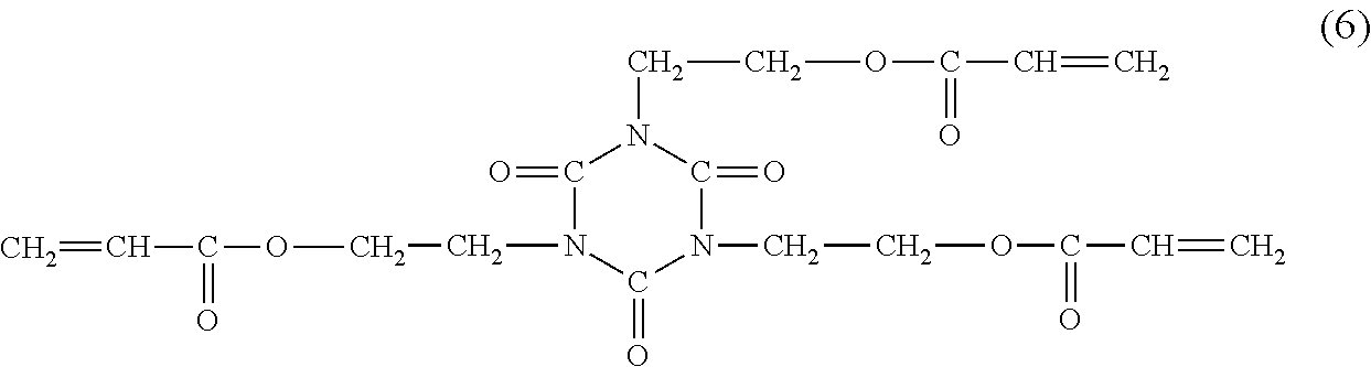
C1(=O)N(CCOC(C=C)=O)C(=O)N(CCOC(C=C)=O)C(=O)N1CCOC(=O)C=C
